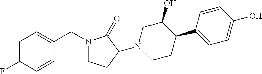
C1=C(F)C=CC(CN2CCC(N3CCC(C4=CC=C(O)C=C4)C(O)C3)C2=O)=C1
